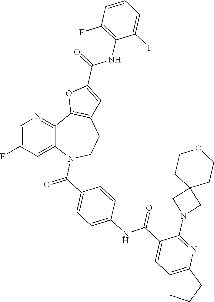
C1=C(F)C=C2C(=N1)C1=C(CCN2C(=O)C2=CC=C(NC(C3=CC4=C(N=C3N3CC5(C3)CCOCC5)CCC4)=O)C=C2)C=C(C(=O)NC2=C(F)C=CC=C2F)O1
